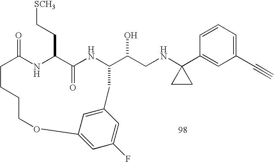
C1=CC=C(C#C)C=C1C1(NCC(O)C2NC(=O)C(CC[SCH3])NC(=O)CCCCOC3=CC(F)=CC(=C3)C2)CC1
